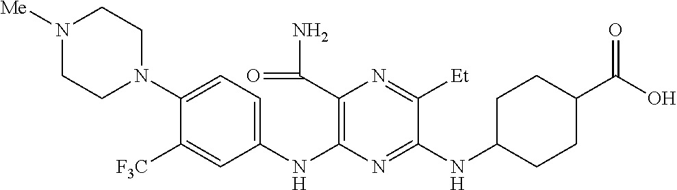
C1(NC2=C(C(N)=O)N=C([Et])C(NC3CCC(C(O)=O)CC3)=N2)=CC=C(N2CCN([Me])CC2)C([F3C])=C1
